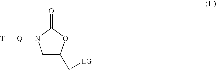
C1C(C[LG])OC(=O)N1[Q][T]
